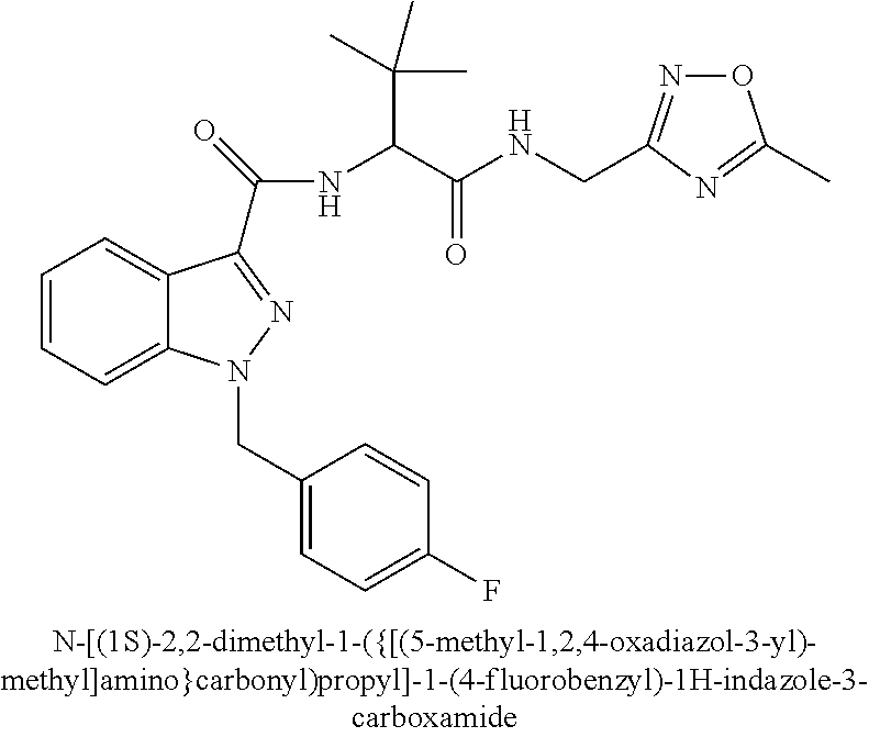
C1=CC=C2C(=C1)C(C(NC(C(C)(C)C)C(NCC1=NOC(C)=N1)=O)=O)=NN2CC1=CC=C(F)C=C1
